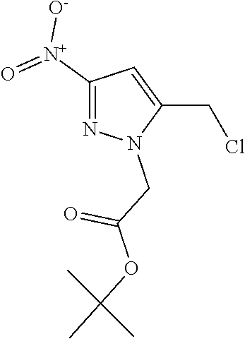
[N+](=O)(C1=NN(CC(=O)OC(C)(C)C)C(CCl)=C1)[O-]
